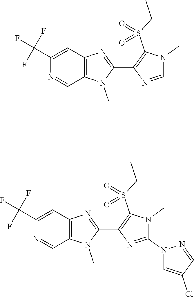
C12=C(N(C)C(C3=C(S(CC)(=O)=O)N(C)C=N3)=N1)C=NC(C(F)(F)F)=C2.C12=C(N(C)C(C3=C(S(CC)(=O)=O)N(C)C(N4C=C(Cl)C=N4)=N3)=N1)C=NC(C(F)(F)F)=C2
